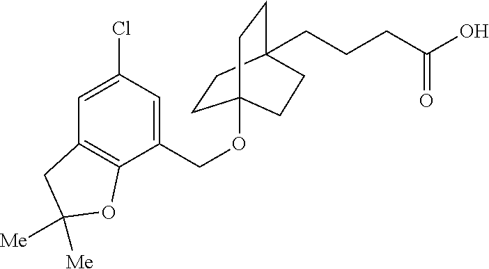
O(C12CCC(CCCC(O)=O)(CC1)CC2)CC1=CC(Cl)=CC2=C1OC([Me])([Me])C2
